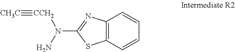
C12=C(C=CC=C1)SC(N([CCH2]#[CH3C])N)=N2
